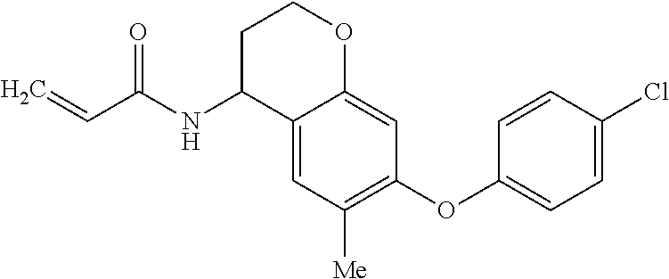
C1C(NC(C=C)=O)C2=CC([Me])=C(OC3=CC=C(Cl)C=C3)C=C2OC1
